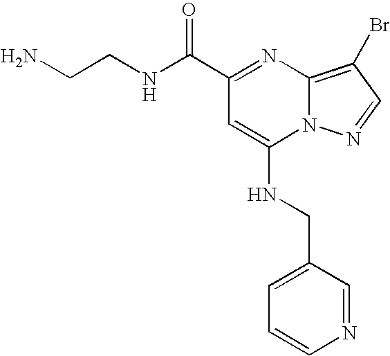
C1(C(NCCN)=O)=NC2=C(Br)C=NN2C(NCC2=CC=CN=C2)=C1
